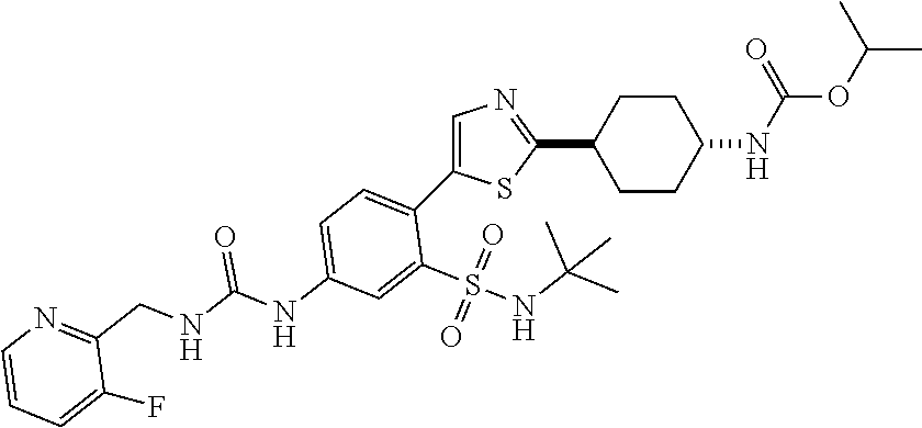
C1=C(NC(=O)NCC2=NC=CC=C2F)C=C(S(=O)(=O)NC(C)(C)C)C(C2=CN=C(C3CCC(NC(OC(C)C)=O)CC3)S2)=C1
